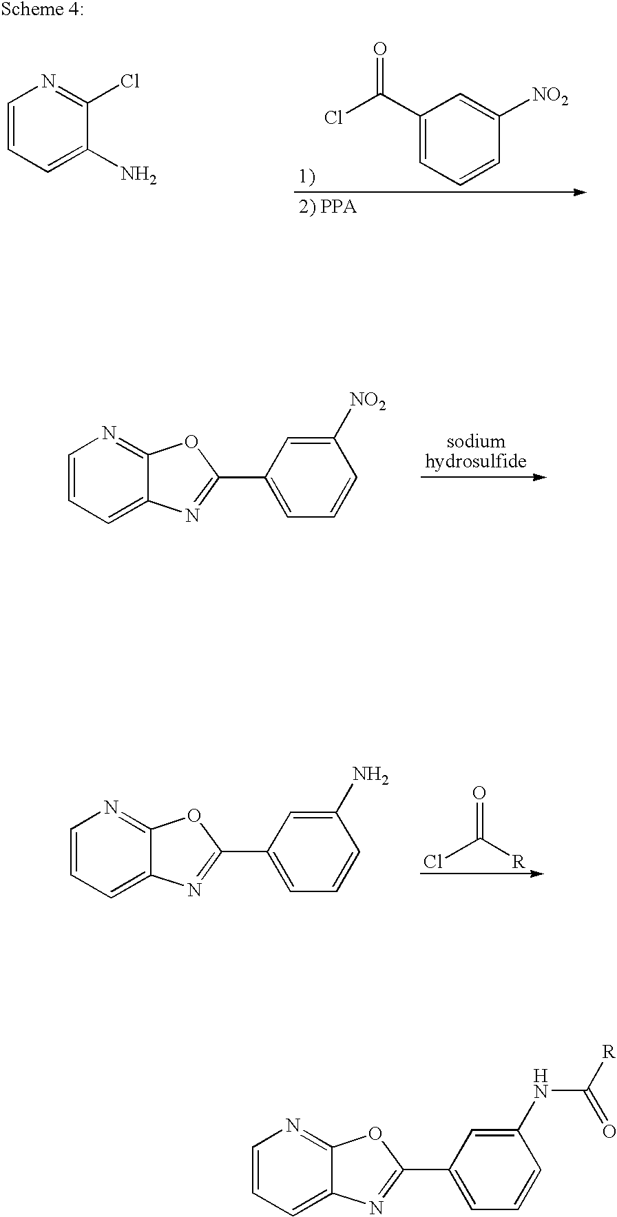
C1=CC=C2C(=N1)OC(C1=CC=CC(NC([R])=O)=C1)=N2.C1=CC=C(N)C(Cl)=N1.C1(C(Cl)=O)=CC=CC([NO2])=C1.C1=CC=C2C(=N1)OC(C1=CC=CC([NO2])=C1)=N2.O=C(Cl)[R].C1=CC=C2C(=N1)OC(C1=CC=CC(N)=C1)=N2
